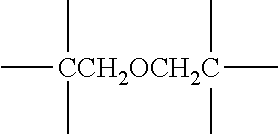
C[CCH2OCH2C](C)(C)(C)(C)C
